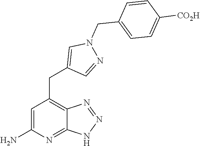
C1=C(N)N=C2C(=C1CC1=CN(CC3=CC=C([CO2H])C=C3)N=C1)N=NN2
